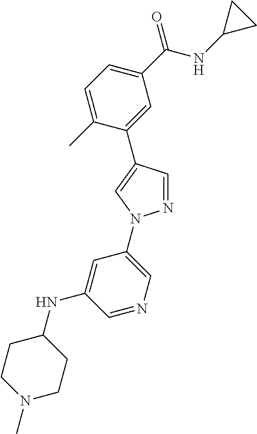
C1(C(NC2CC2)=O)=CC=C(C)C(C2=CN(C3=CN=CC(NC4CCN(C)CC4)=C3)N=C2)=C1
